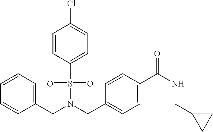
C1=CC(S(N(CC2=CC=C(C(NCC3CC3)=O)C=C2)CC2=CC=CC=C2)(=O)=O)=CC=C1Cl
